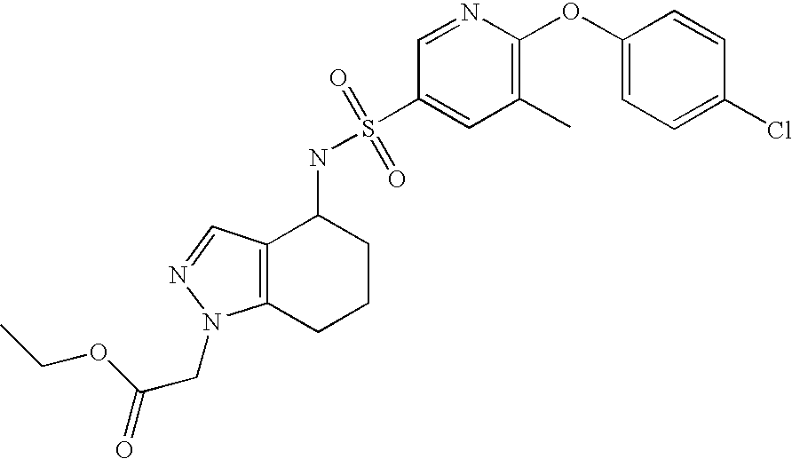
C1(OC2=CC=C(Cl)C=C2)=C(C)C=C(S(NC2C3=C(CCC2)N(CC(=O)OCC)N=C3)(=O)=O)C=N1
